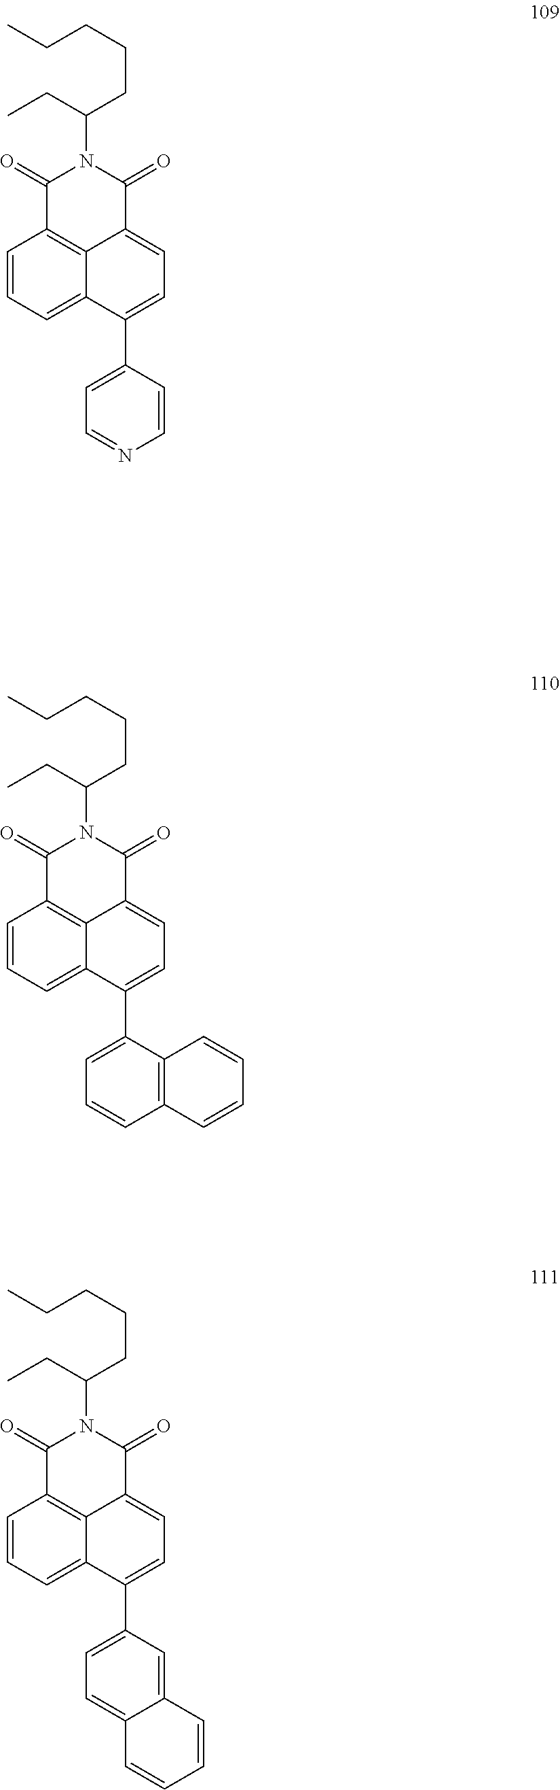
C1=CC=C2C3=C1C(=O)N(C(CC)CCCCC)C(=O)C3=CC=C2C1=CC=NC=C1.C1=CC=C2C3=C1C(=O)N(C(CC)CCCCC)C(=O)C3=CC=C2C1=CC=CC2=C1C=CC=C2.C1=CC=C2C3=C1C(=O)N(C(CC)CCCCC)C(=O)C3=CC=C2C1=CC=C2C(=C1)C=CC=C2
